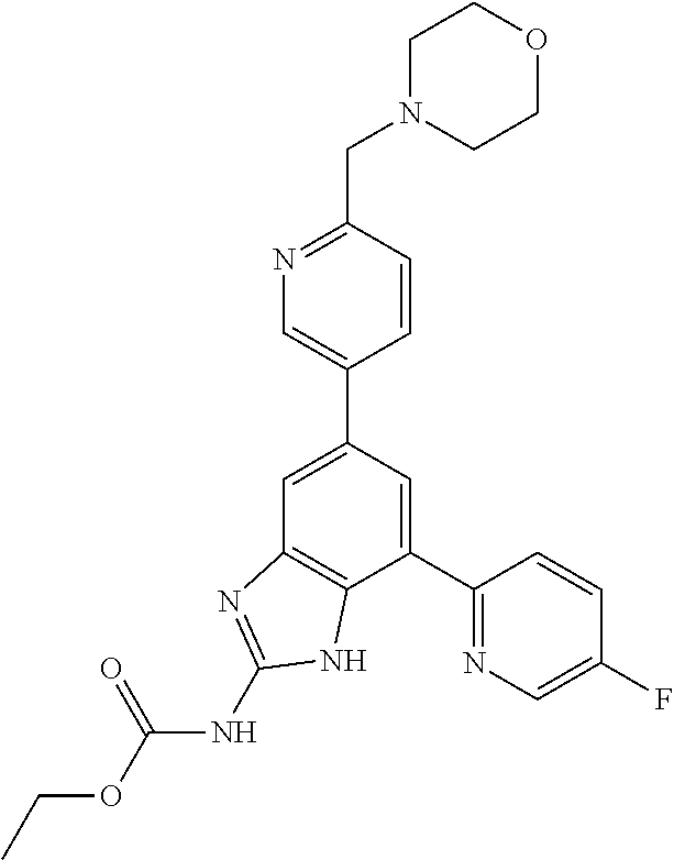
C1(C2=NC=C(F)C=C2)=CC(C2=CN=C(CN3CCOCC3)C=C2)=CC2=C1NC(NC(OCC)=O)=N2
